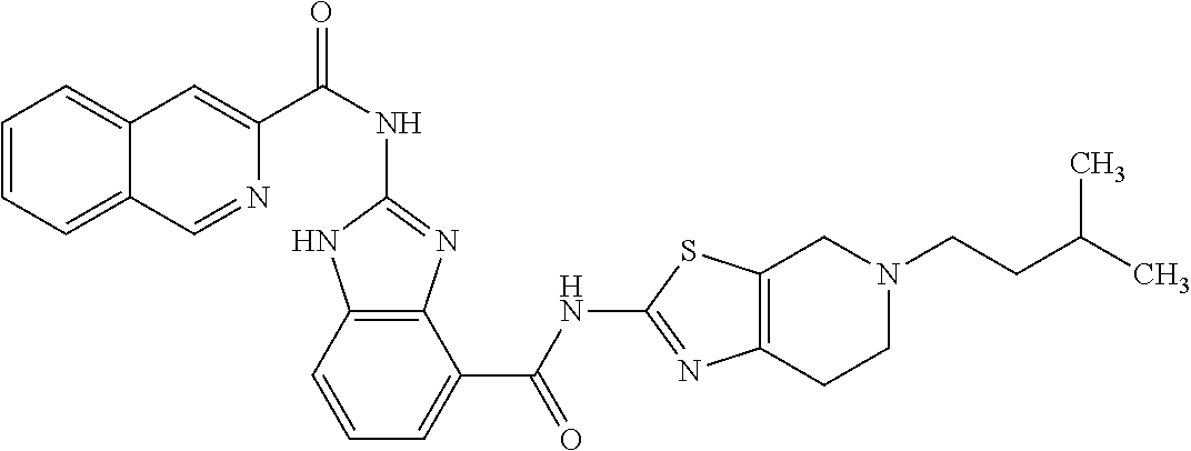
C1(NC(C2=CC3=CC=CC=C3C=N2)=O)=NC2=C(N1)C=CC=C2C(NC1=NC2=C(S1)CN(CCC(C)C)CC2)=O
